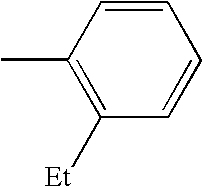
C1(C)=C([Et])C=CC=C1
